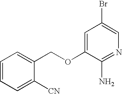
C1=CC=C([CN])C(COC2=CC(Br)=CN=C2N)=C1
